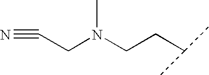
N#CCN(CCC(C)C)C
